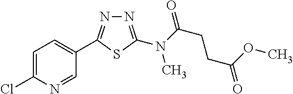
N1=C(N(C)C(=O)CCC(=O)OC)SC(C2=CC=C(Cl)N=C2)=N1
